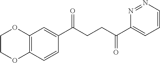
C1(C(CCC(C2=CC=CN=N2)=O)=O)=CC2=C(C=C1)OCCO2
